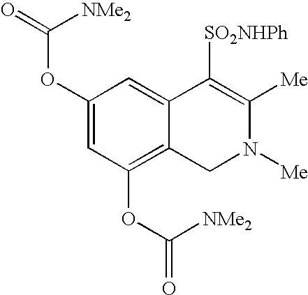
C1(OC(=O)[NMe2])=CC(OC(=O)[NMe2])=C2C(=C1)C([SO2NHPh])=C([Me])N([Me])C2
